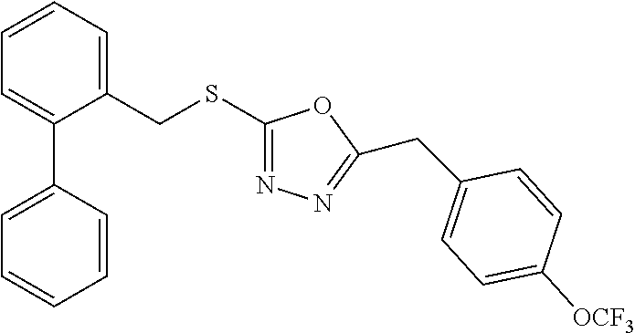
C1=CC=C(CSC2=NN=C(CC3=CC=C([OCF3])C=C3)O2)C(C2=CC=CC=C2)=C1
